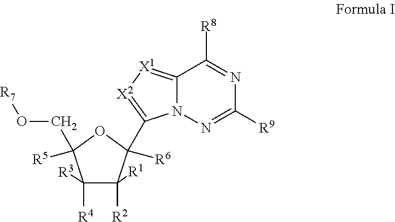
C1([R4])([R3])C([R2])([R1])C(C2=[X2][X1]=C3N2N=C([R9])N=C3[R8])([R6])OC1([R5])CO[R7]
